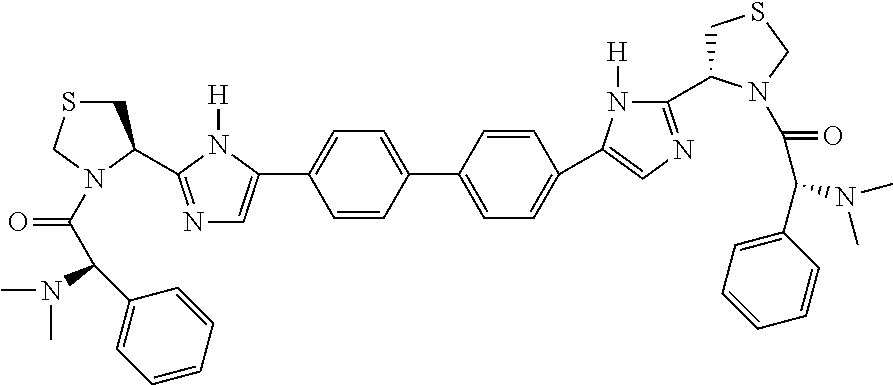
C1=CC(C2=CC=C(C3=CN=C(C4CSCN4C(C(C4=CC=CC=C4)N(C)C)=O)N3[H])C=C2)=CC=C1C1=CN=C(C2CSCN2C(C(N(C)C)C2=CC=CC=C2)=O)N1[H]
